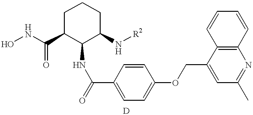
C1(NC(=O)C2=CC=C(OCC3=CC(C)=NC4=C3C=CC=C4)C=C2)C(N[R2])CCCC1C(NO)=O
